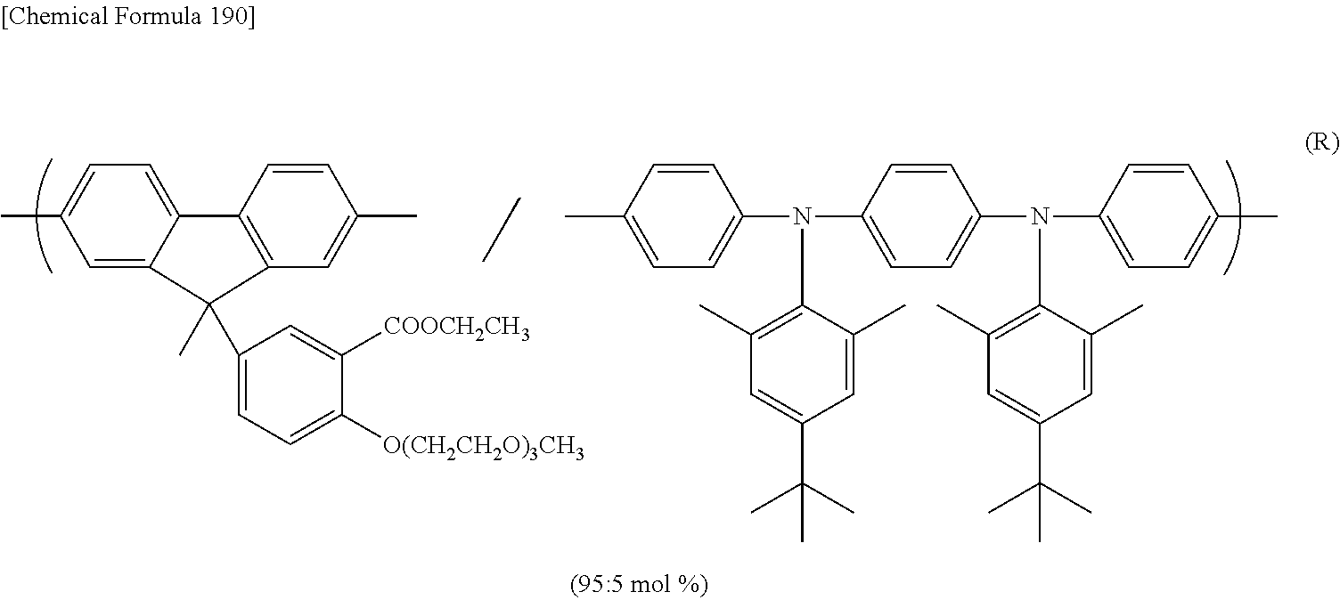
C12=CC=C(C)C=C1C(C)(C1=CC=C([O(CH2CH2O)3CH3])C([COOCH2CH3])=C1)C1=C2C=CC(C)=C1.C1=CC(C)=CC=C1N(C1=CC=C(N(C2=CC=C(C)C=C2)C2=C(C)C=C(C(C)(C)C)C=C2C)C=C1)C1=C(C)C=C(C(C)(C)C)C=C1C
